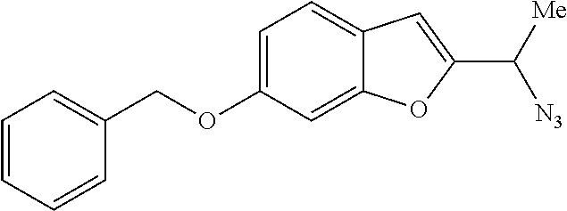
C1=C(OCC2=CC=CC=C2)C=C2C(=C1)C=C(C([Me])[N3])O2
